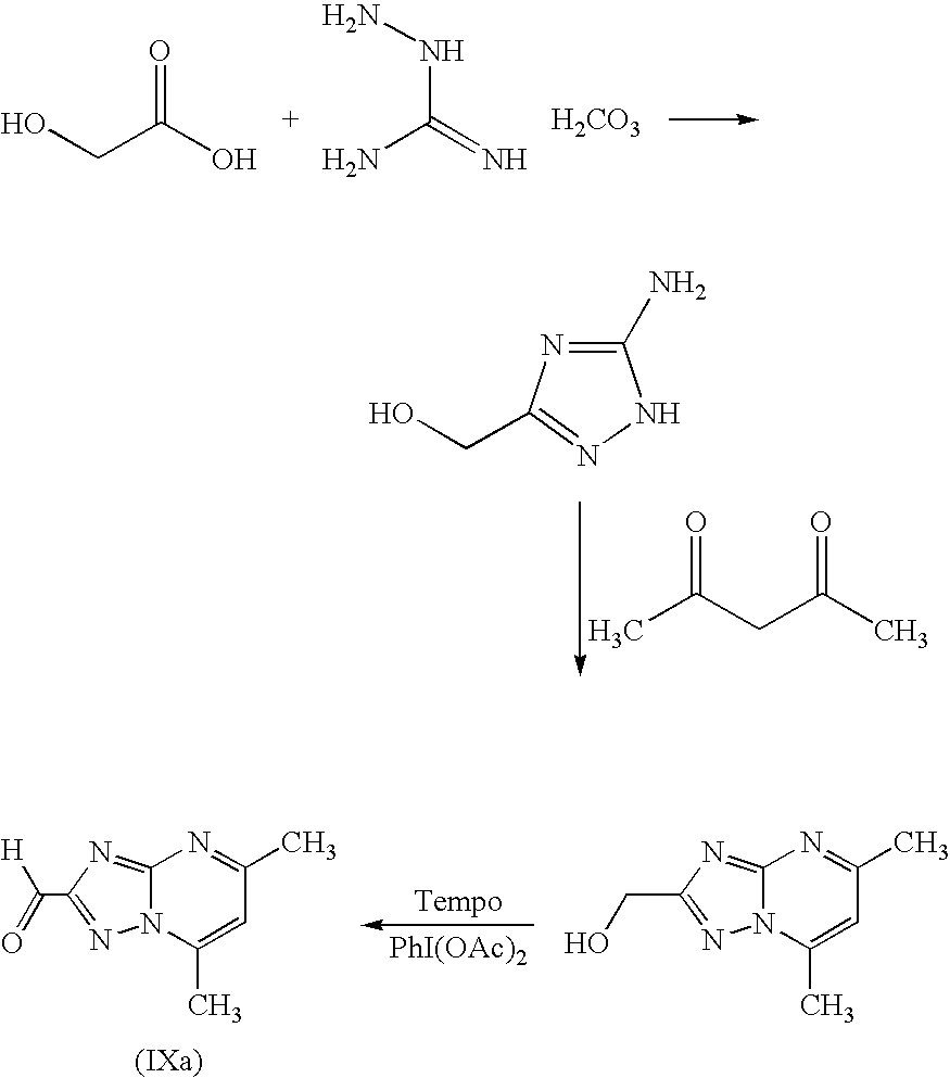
C(C(O)=O)O.NC(=N)NN.[H2CO3].C1(N)=NC(CO)=NN1.CC(CC(C)=O)=O.C12=NC(CO)=NN1C(C)=CC(C)=N2.[PhI(OAc)2].C12=NC(C(=O)[H])=NN1C(C)=CC(C)=N2
